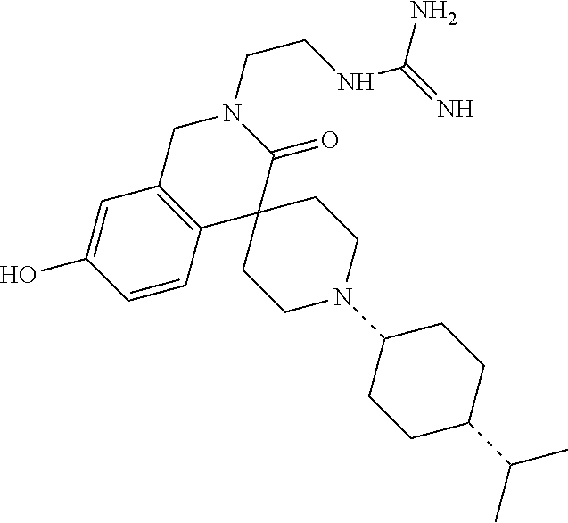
C1C2=C(C3(C(=O)N1CCNC(=N)N)CCN(C1CCC(C(C)C)CC1)CC3)C=CC(O)=C2
